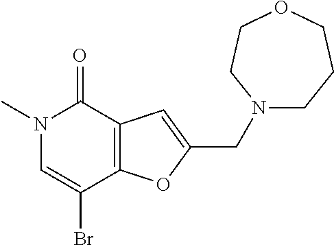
N1(C)C=C(Br)C2=C(C1=O)C=C(CN1CCCOCC1)O2
